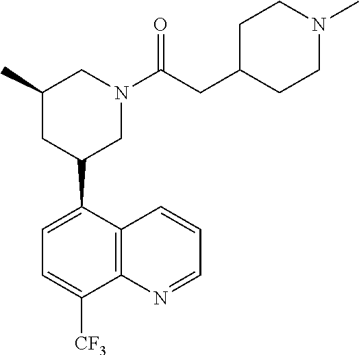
C1(C)CC(C2=CC=C([CF3])C3=C2C=CC=N3)CN(C(CC2CCN(C)CC2)=O)C1
